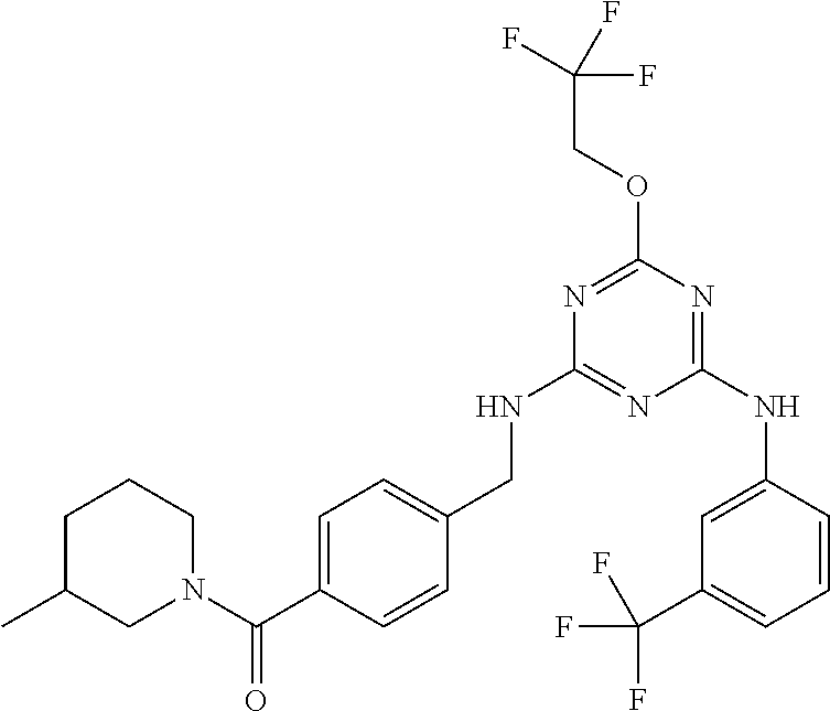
C1C(C)CN(C(=O)C2=CC=C(CNC3=NC(NC4=CC(C(F)(F)F)=CC=C4)=NC(OCC(F)(F)F)=N3)C=C2)CC1
